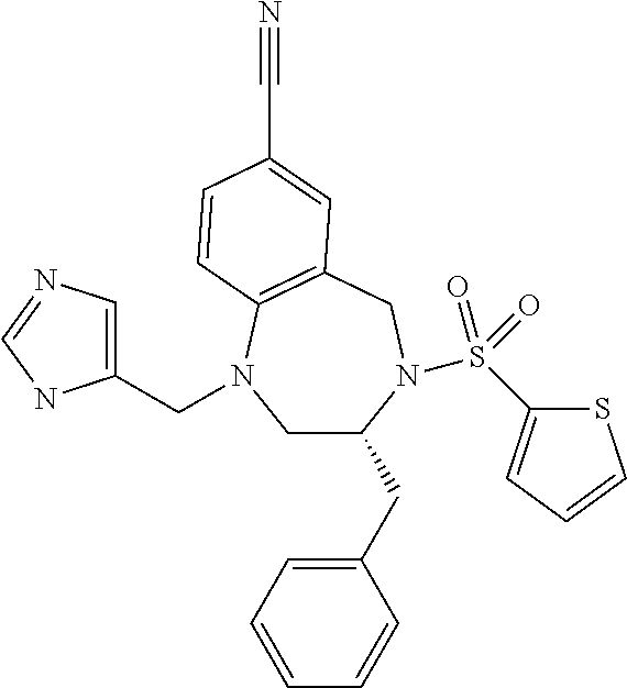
C1C(CC2=CC=CC=C2)N(S(C2=CC=CS2)(=O)=O)CC2=C(N1CC1=CN=CN1)C=CC(C#N)=C2
